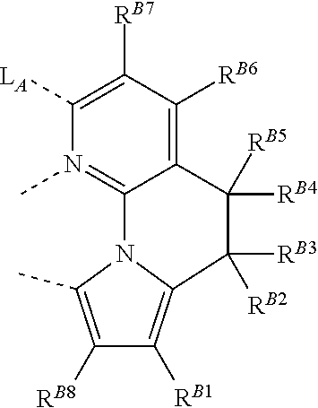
C1([LA])=C([RB7])C([RB6])=C2C([RB5])([RB4])C([RB3])([RB2])C3=C([RB1])C([RB8])=C(C)N3C2=N1C
